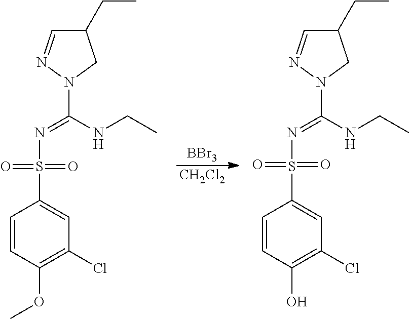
C1(CC)C=NN(C(=NS(=O)(=O)C2=CC(Cl)=C(O)C=C2)NCC)C1.C1(CC)C=NN(C(=NS(=O)(=O)C2=CC(Cl)=C(OC)C=C2)NCC)C1.[CH2Cl2].[BBr3]
